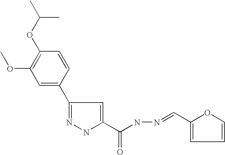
C1=C(C2=NNC(C(NN=CC3=CC=CO3)=O)=C2)C=CC(OC(C)C)=C1OC
